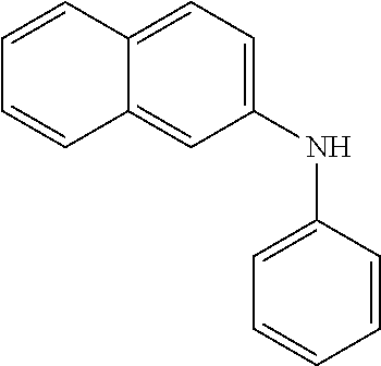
C1(NC2=CC=CC=C2)=CC=C2C(=C1)C=CC=C2
